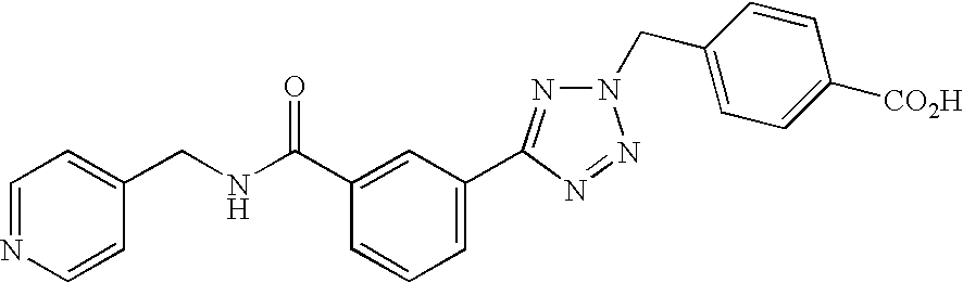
C1=NC=CC(CNC(C2=CC(C3=NN(CC4=CC=C([CO2H])C=C4)N=N3)=CC=C2)=O)=C1
